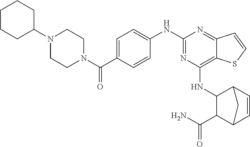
C1=C(C(N2CCN(C3CCCCC3)CC2)=O)C=CC(NC2=NC(NC3C(C(N)=O)C4C=CC3C4)=C3C(=N2)C=CS3)=C1
